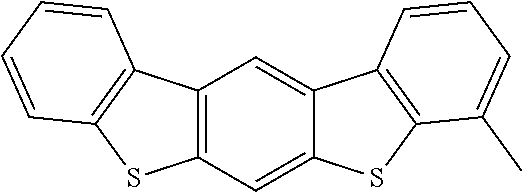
C12=C(C=C3C(=C1)C1=C(S3)C(C)=CC=C1)SC1=C2C=CC=C1
